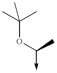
O(C(C)->C)C(C)(C)C
